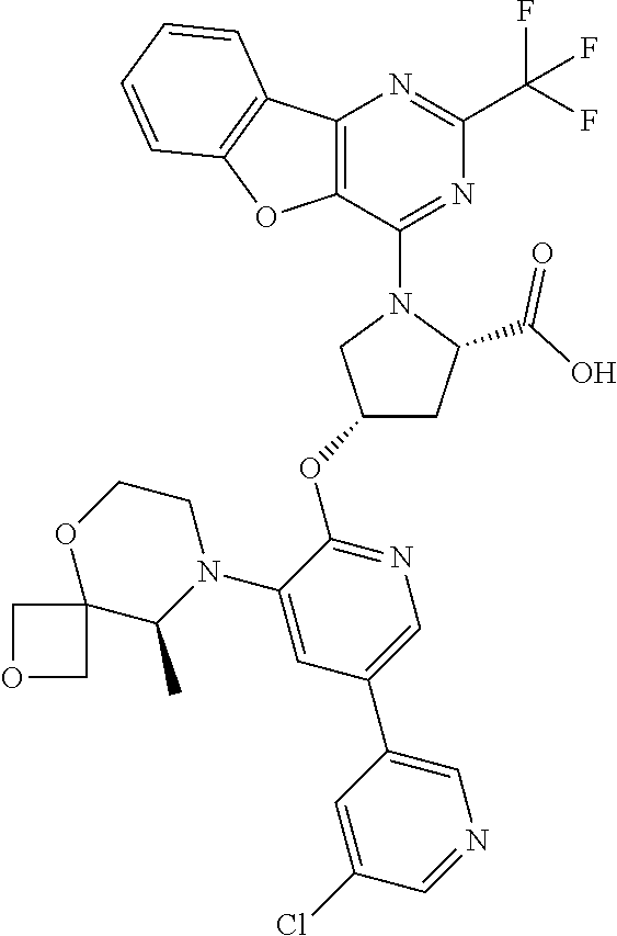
C12=C(C(N3CC(OC4=NC=C(C5=CN=CC(Cl)=C5)C=C4N4CCOC5(C4C)COC5)CC3C(O)=O)=NC(C(F)(F)F)=N1)OC1=C2C=CC=C1
